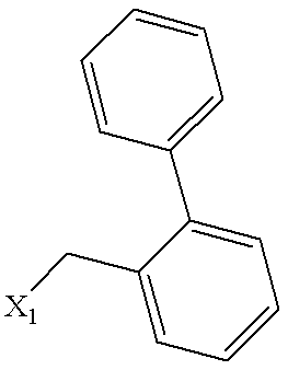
C1=C(C[X1])C(C2=CC=CC=C2)=CC=C1
